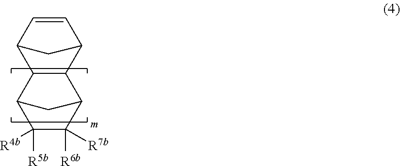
C12C(C3C=CC1C3)C1C([R7b])([R6b])C([R4b])([R5b])C2C1
